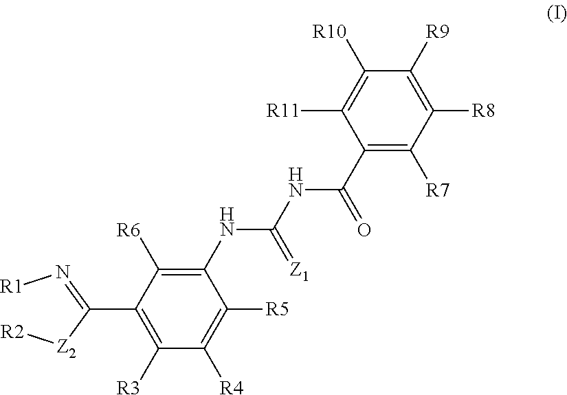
C1(NC(NC(C2=C([R7])C([R8])=C([R9])C([R10])=C2[R11])=O)=[Z1])=C([R6])C(C([Z2][R2])=N[R1])=C([R3])C([R4])=C1[R5]
